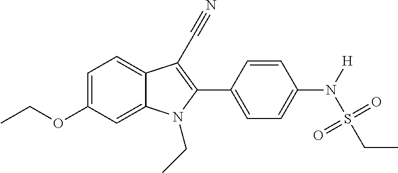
C1=C2C(=CC=C1OCC)C(C#N)=C(C1=CC=C(N([H])S(=O)(=O)CC)C=C1)N2CC
